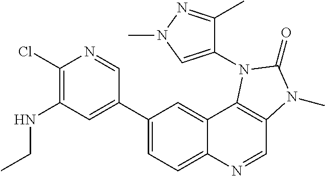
C1(Cl)=C(NCC)C=C(C2=CC=C3C(=C2)C2=C(C=N3)N(C)C(=O)N2C2=CN(C)N=C2C)C=N1
